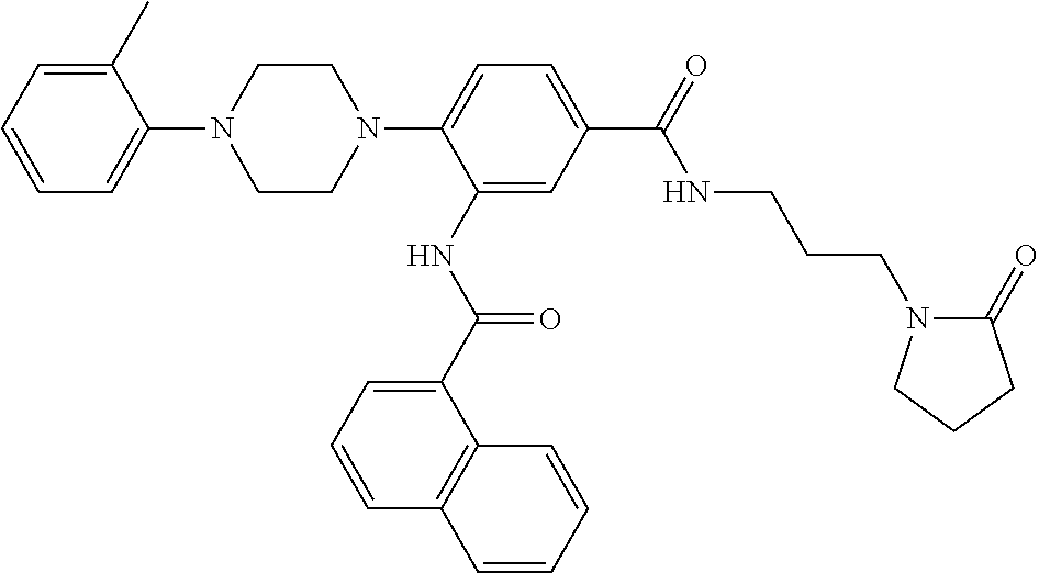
C1=C(C)C(N2CCN(C3=CC=C(C(NCCCN4C(=O)CCC4)=O)C=C3NC(=O)C3=CC=CC4=C3C=CC=C4)CC2)=CC=C1
